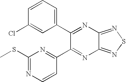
C1(C2=NC3=NSN=C3N=C2C2=NC(SC)=NC=C2)=CC=CC(Cl)=C1
